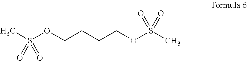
CS(OCCCCOS(C)(=O)=O)(=O)=O
